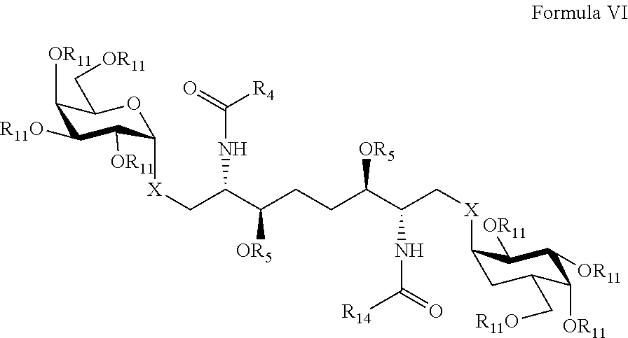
C1([OR11])C([R11O])C([OR11])C([X]CC(C(CCC(C(C[X]C2CC(C[R11O])C([OR11])C([OR11])C2[OR11])NC([R14])=O)[OR5])[OR5])NC(=O)[R4])OC1C[OR11]
